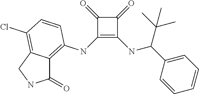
C1(NC2=C3C(=C(Cl)C=C2)CNC3=O)=C(NC(C2=CC=CC=C2)C(C)(C)C)C(=O)C1=O
